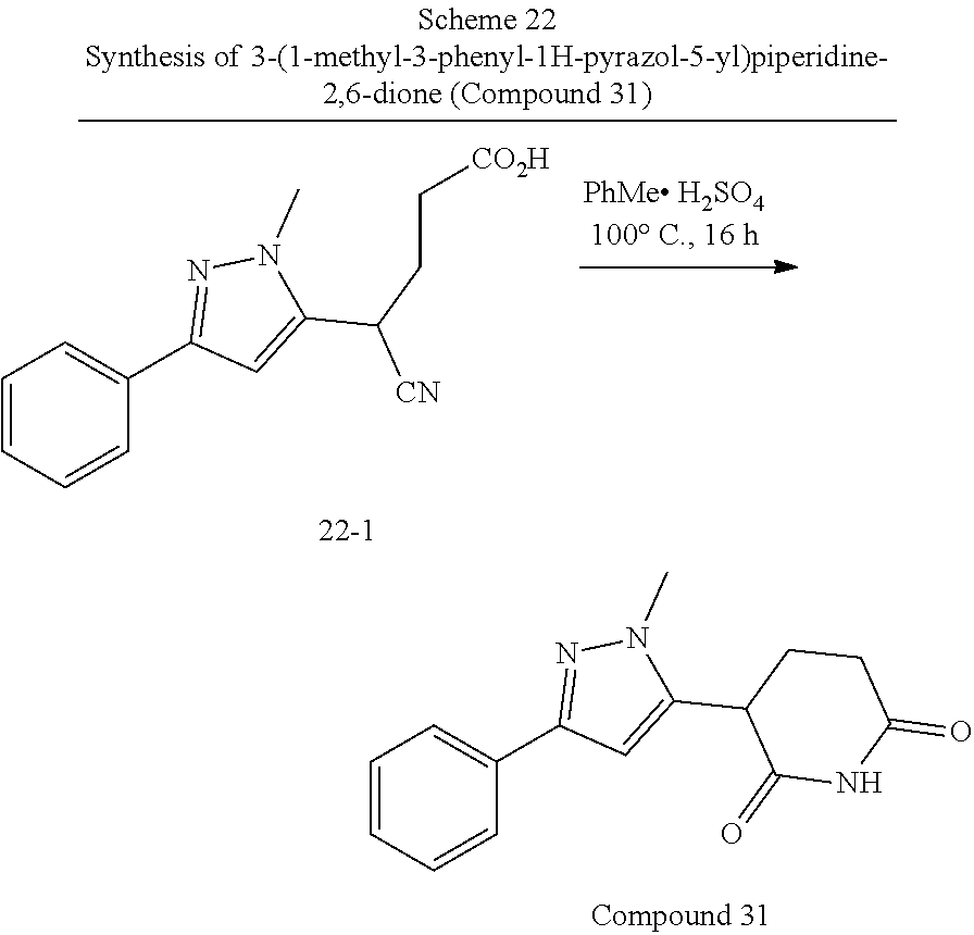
C1=CC=CC(C2=NN(C)C(C3C(=O)NC(=O)CC3)=C2)=C1.C1=CC=CC(C2=NN(C)C(C([CN])CC[CO2H])=C2)=C1
